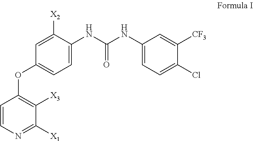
C1=C([X2])C(NC(NC2=CC=C(Cl)C([CF3])=C2)=O)=CC=C1OC1=C([X3])C([X1])=NC=C1
